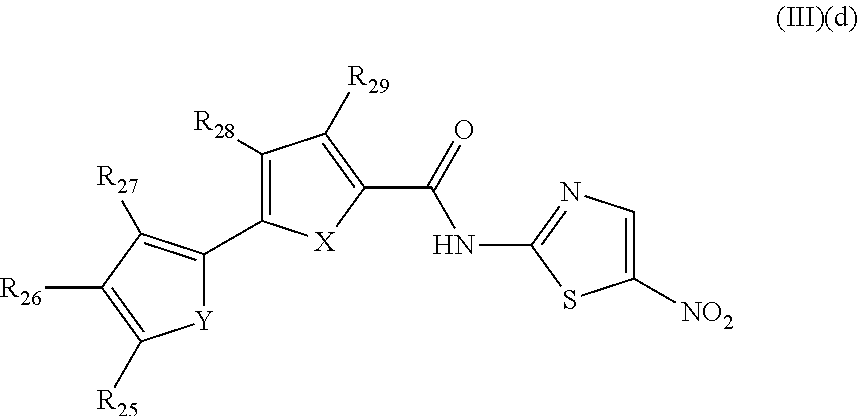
C1([R28])=C(C2=C([R27])C([R26])=C([R25])[Y]2)[X]C(C(=O)NC2=NC=C([NO2])S2)=C1[R29]
